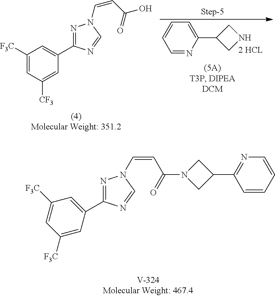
C1(C2=NN(C=CC(=O)N3CC(C4=NC=CC=C4)C3)C=N2)=CC([F3C])=CC([F3C])=C1.C1([F3C])=CC([CF3])=CC(C2=NN(C=CC(=O)O)C=N2)=C1.C1=NC(C2CNC2)=CC=C1
